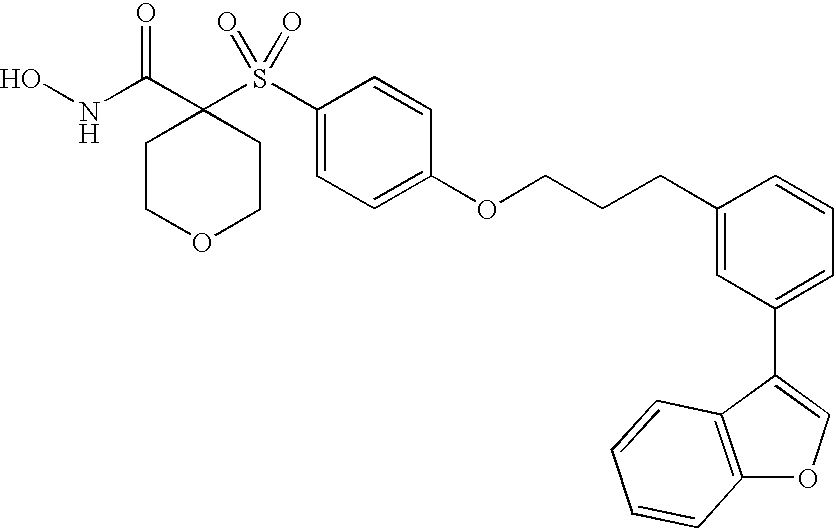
N(C(C1(S(C2=CC=C(OCCCC3=CC(C4=COC5=C4C=CC=C5)=CC=C3)C=C2)(=O)=O)CCOCC1)=O)O
